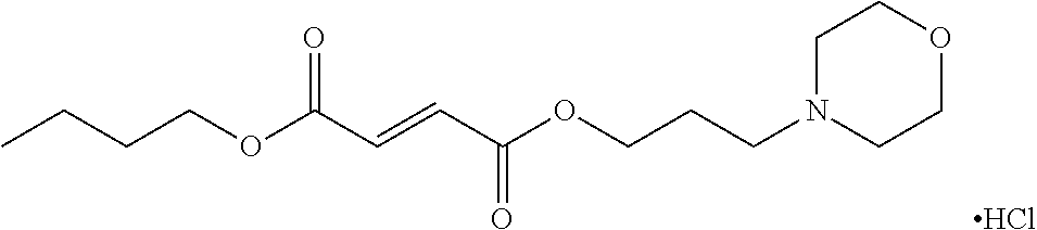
N1(CCCOC(C=CC(OCCCC)=O)=O)CCOCC1.Cl
